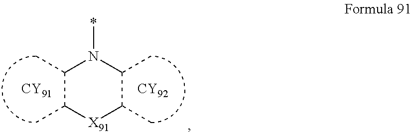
C1(C)C(C)[X91]C(C)C(C)N1*.[CY91].[CY92]
